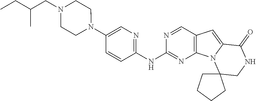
C1(NC2=NC=C(N3CCN(CC(CC)C)CC3)C=C2)=NC2=C(C=N1)C=C1N2C2(CNC1=O)CCCC2
